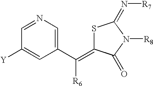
S1C(=C(C2=CN=CC([Y])=C2)[R6])C(=O)N([R8])C1=N[R7]
